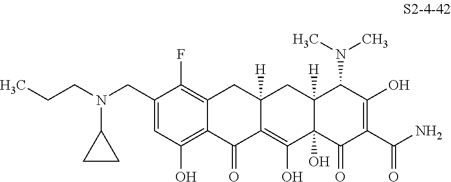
C1(CN(CCC)C2CC2)=CC(O)=C2C(=C1F)CC1([H])C(=C(O)C3(O)C([H])(C1)C(N(C)C)C(O)=C(C(N)=O)C3=O)C2=O
